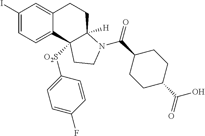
C1(I)=CC=C2C(=C1)CCC1([H])C2([O2S]C2=CC=C(F)C=C2)CCN1C(C1CCC(C(=O)O)CC1)=O
